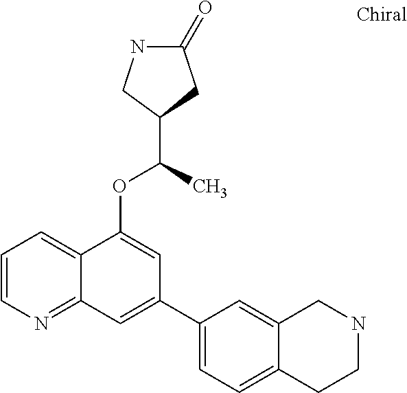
C1=CN=C2C(=C1)C(OC(C)C1CC(=O)NC1)=CC(C1=CC=C3C(=C1)CNCC3)=C2
